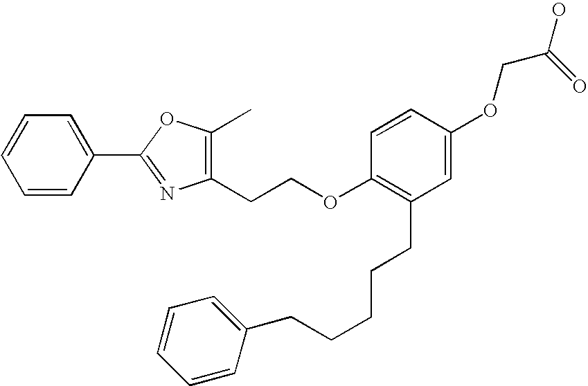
O(CC(O)=O)C1=CC(CCCCCC2=CC=CC=C2)=C(OCCC2=C(C)OC(C3=CC=CC=C3)=N2)C=C1
